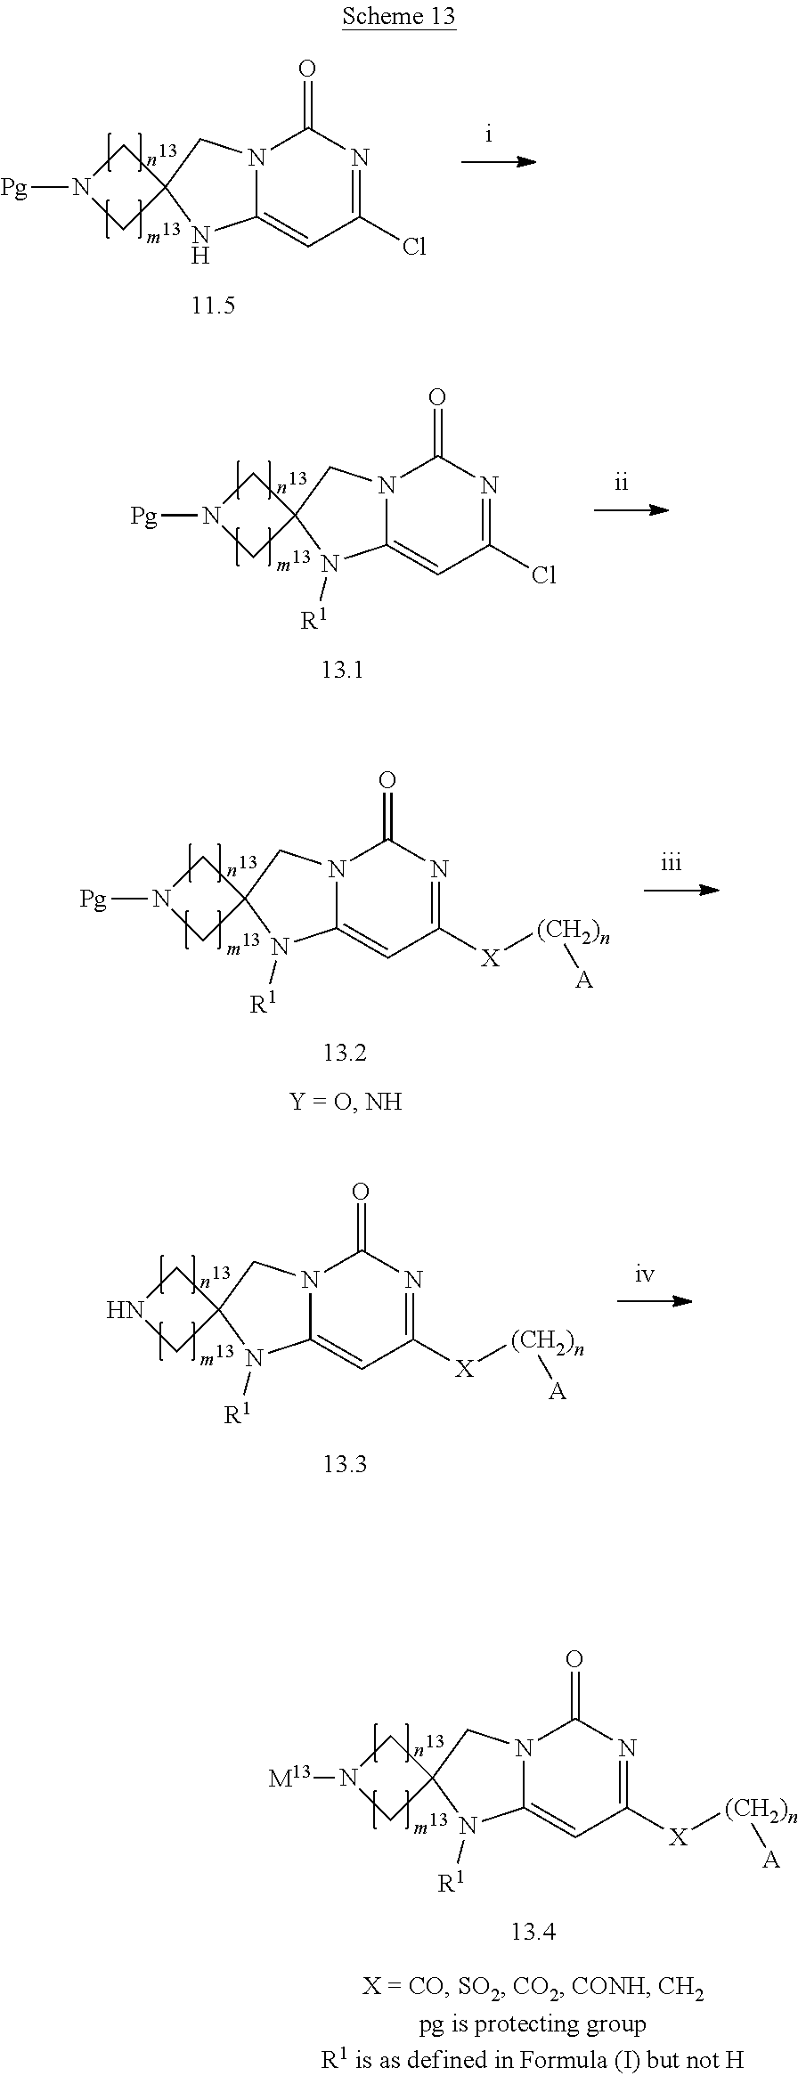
C12(CN([Pg])C1)NC1=CC(Cl)=NC(=O)N1C2.C12(CN([Pg])C1)N([R1])C1=CC(Cl)=NC(=O)N1C2.C12(CN([Pg])C1)N([R1])C1=CC([X][(CH2)n][A])=NC(=O)N1C2.C12(CNC1)N([R1])C1=CC([X][(CH2)n][A])=NC(=O)N1C2.C12(CN([M13])C1)N([R1])C1=CC([X][(CH2)n][A])=NC(=O)N1C2
